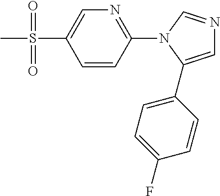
C1=CC(N2C(C3=CC=C(F)C=C3)=CN=C2)=NC=C1S(C)(=O)=O
